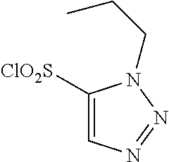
C1([ClO2S])=CN=NN1CCC
